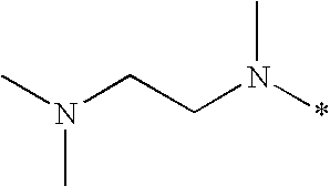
CN(CCN(*)C)C
